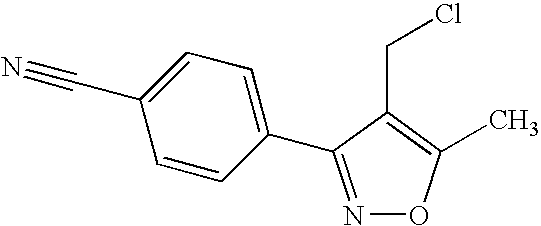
N1=C(C2=CC=C(C#N)C=C2)C(CCl)=C(C)O1
